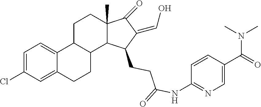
C1=C(Cl)C=C2C(=C1)C1C(CC2)C2C(C)(CC1)C(=O)C(=CO)C2CCC(NC1=NC=C(C(=O)N(C)C)C=C1)=O
